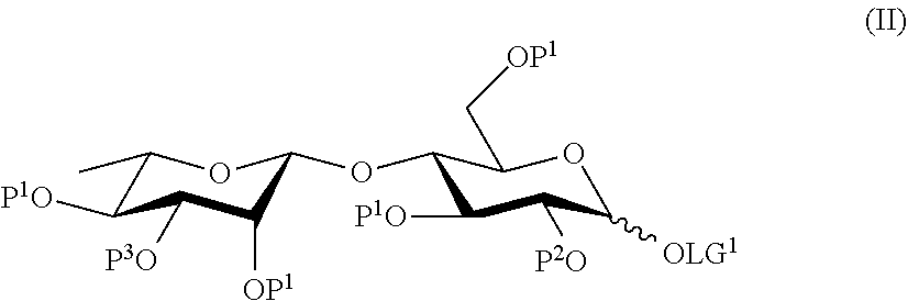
C1(C)C([P1O])C([P3O])C([OP1])C(OC2C([P1O])C([P2O])C([OLG1])OC2C[OP1])O1
